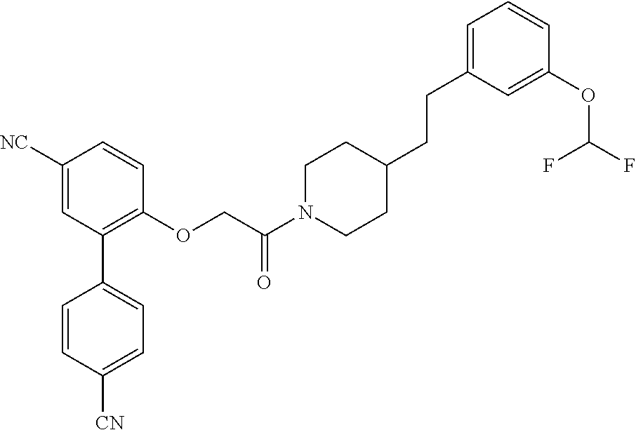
C1([NC])=CC(C2=CC=C([CN])C=C2)=C(OCC(N2CCC(CCC3=CC=CC(OC(F)F)=C3)CC2)=O)C=C1
